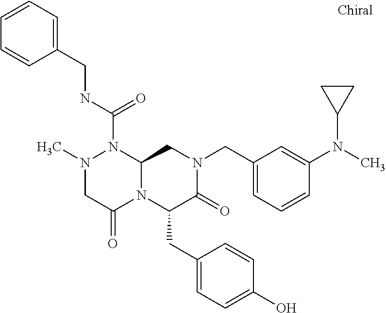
N1(C)CC(=O)N2C(N1C(NCC1=CC=CC=C1)=O)CN(CC1=CC=CC(N(C3CC3)C)=C1)C(=O)C2CC1=CC=C(O)C=C1
